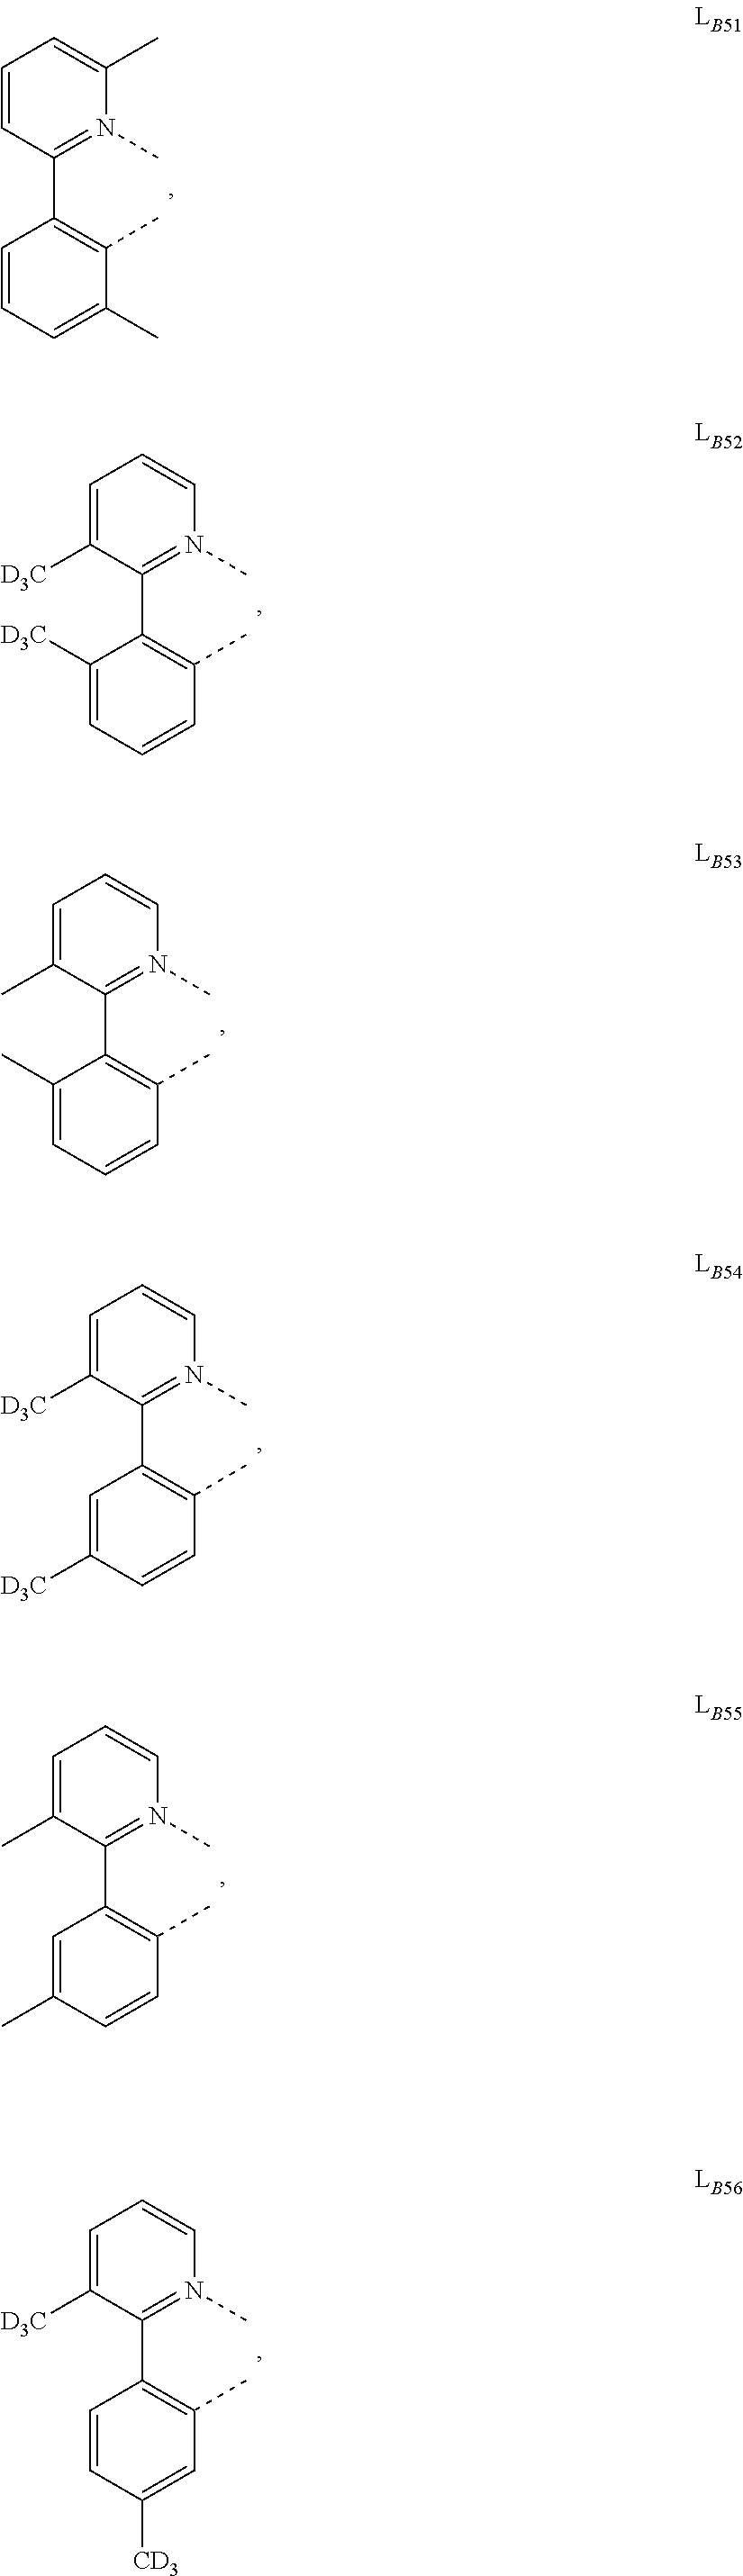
C1=CC=C(C)C(C)=C1C1=N(C)C(C)=CC=C1.C1([D3C])=CC=CC(C)=C1C1=N(C)C=CC=C1[D3C].C1(C)=CC=CC(C)=C1C1=N(C)C=CC=C1C.C1=C([D3C])C=CC(C)=C1C1=N(C)C=CC=C1[D3C].C1=C(C)C=CC(C)=C1C1=N(C)C=CC=C1C.C1=CC([CD3])=CC(C)=C1C1=N(C)C=CC=C1[D3C]
